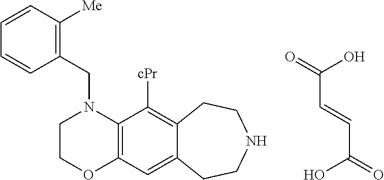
C1COC2=C(N1CC1=C([Me])C=CC=C1)C([cPr])=C1C(=C2)CCNCC1.OC(=O)C=CC(O)=O
